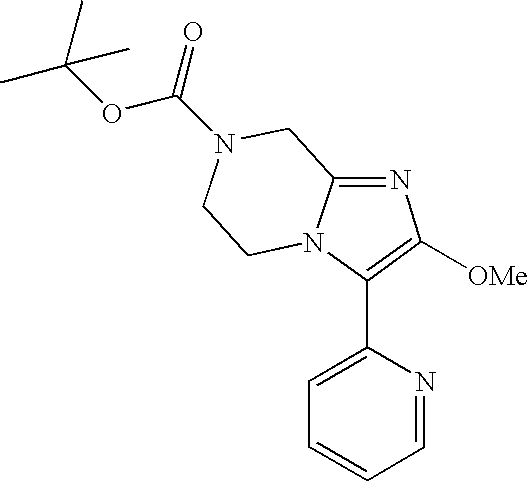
O(C(=O)N1CC2=NC([OMe])=C(C3=CC=CC=N3)N2CC1)C(C)(C)C
